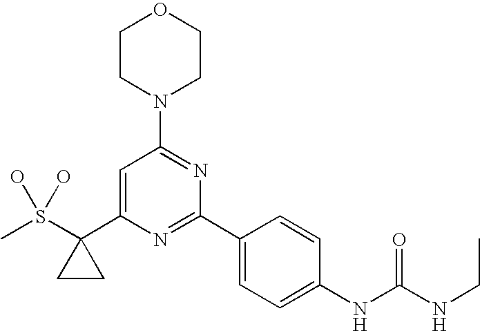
CS(C1(C2=CC(N3CCOCC3)=NC(C3=CC=C(NC(NCC)=O)C=C3)=N2)CC1)(O)O
